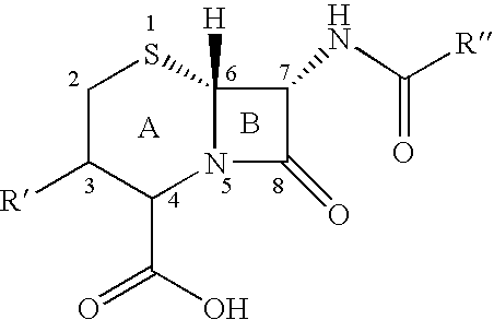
S1CC([R])C(C(O)=O)N2C1([H])C(NC([R])=O)C2=O.B
